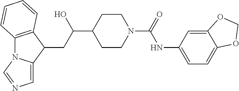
C12=C(C(CC(C3CCN(C(=O)NC4=CC=C5C(=C4)OCO5)CC3)O)C3=CN=CN13)C=CC=C2
